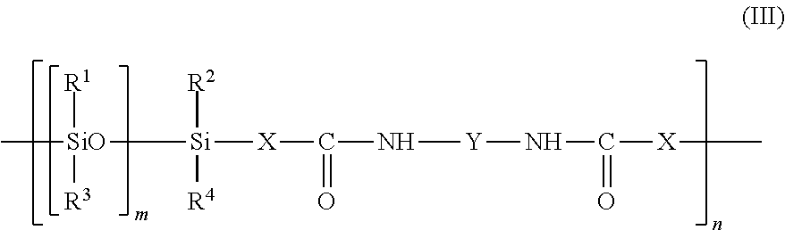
C[SiO]([R1])([R3])[Si]([R2])([R4])[X]C(N[Y]NC(=O)[X]C)=O
